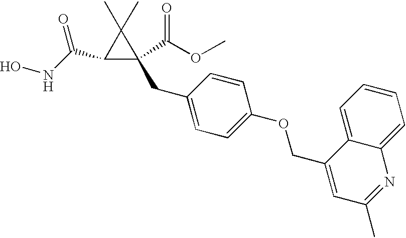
C1(C(NO)=O)C(CC2=CC=C(OCC3=CC(C)=NC4=CC=CC=C34)C=C2)(C(OC)=O)C1(C)C
